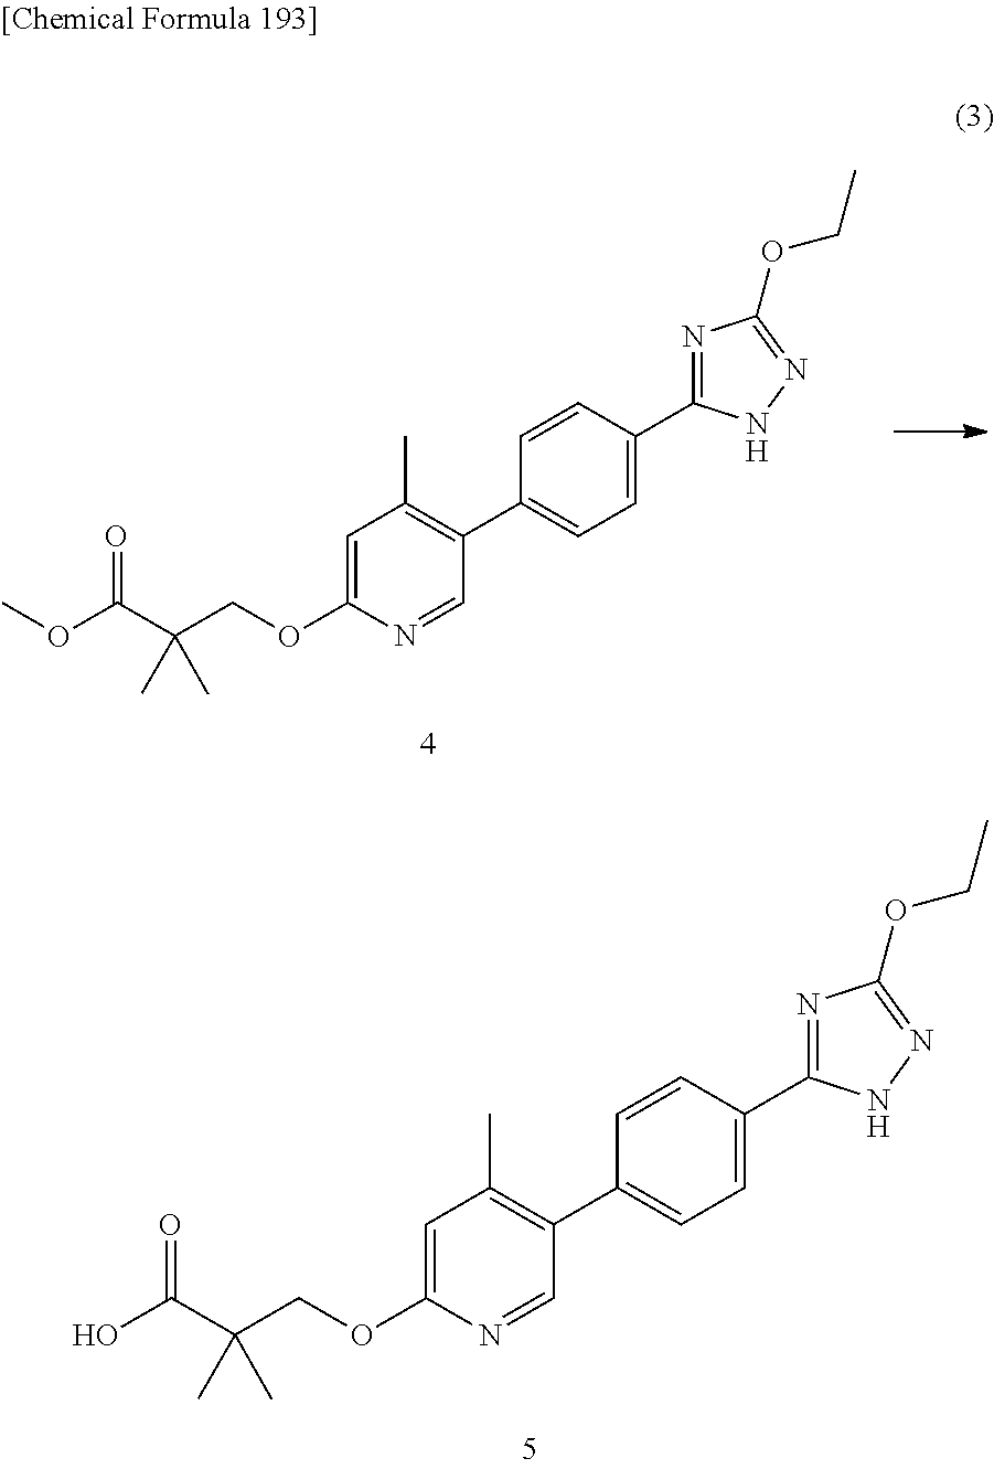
C1=C(OCC(C(O)=O)(C)C)N=CC(C2=CC=C(C3=NC(OCC)=NN3)C=C2)=C1C.C1=C(OCC(C(OC)=O)(C)C)N=CC(C2=CC=C(C3=NC(OCC)=NN3)C=C2)=C1C
